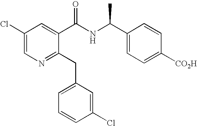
C1(Cl)=CN=C(CC2=CC=CC(Cl)=C2)C(C(NC(C2=CC=C([CO2H])C=C2)C)=O)=C1
